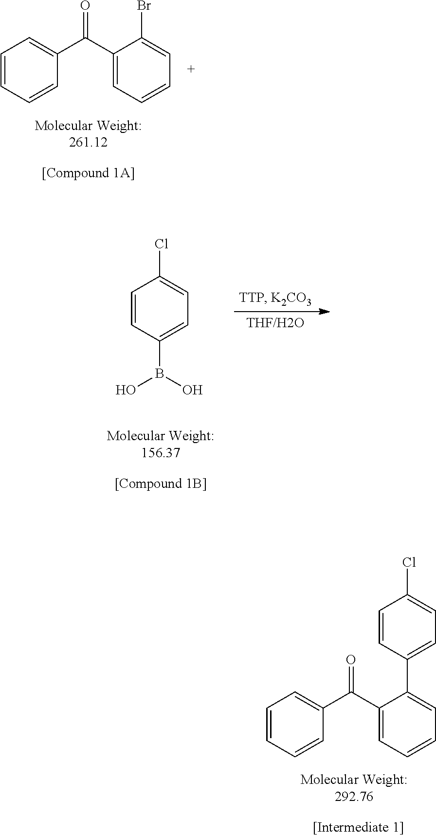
C1=CC=CC(C(C2=CC=CC=C2C2=CC=C(Cl)C=C2)=O)=C1.C1=CC=CC(C(C2=CC=CC=C2Br)=O)=C1.C1=CC(B(O)O)=CC=C1Cl
